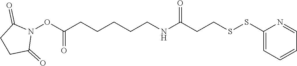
N1(OC(CCCCCNC(CCSSC2=CC=CC=N2)=O)=O)C(=O)CCC1=O
